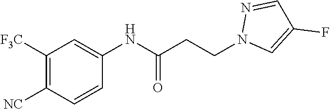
C1([F3C])=C([NC])C=CC(NC(CCN2C=C(F)C=N2)=O)=C1
